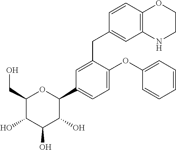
C1(CO)C(O)C(O)C(O)C(C2=CC=C(OC3=CC=CC=C3)C(CC3=CC4=C(C=C3)OCCN4)=C2)O1
